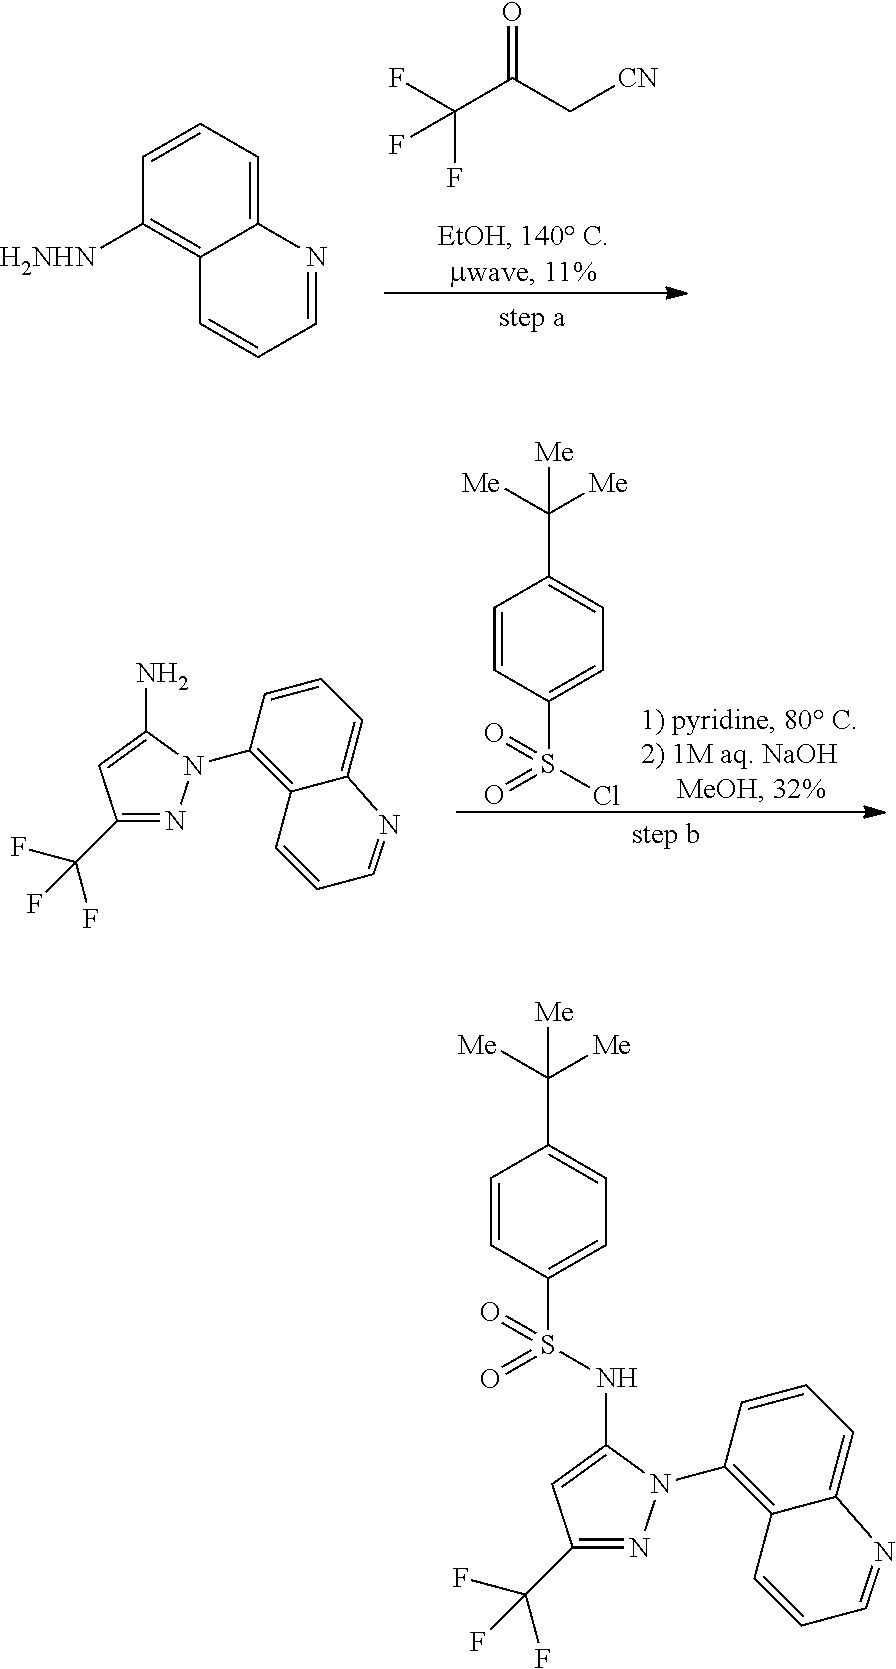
C(C(C[CN])=O)(F)(F)F.C12=CC=CC([H2NHN])=C1C=CC=N2.S(=O)(=O)(C1=CC=C(C([Me])([Me])[Me])C=C1)Cl.C1(C(F)(F)F)=NN(C2=C3C(=CC=C2)N=CC=C3)C(N)=C1.C1(C(F)(F)F)=NN(C2=C3C(=CC=C2)N=CC=C3)C(NS(=O)(=O)C2=CC=C(C([Me])([Me])[Me])C=C2)=C1
